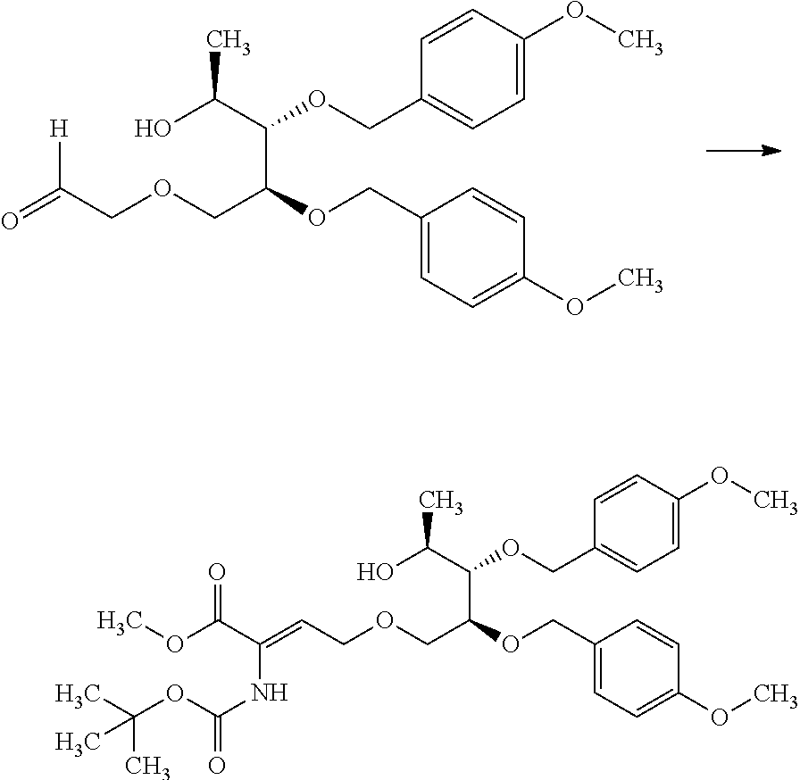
O(CC(C(C(O)C)OCC1=CC=C(OC)C=C1)OCC1=CC=C(OC)C=C1)CC(=O)[H].O(CC(C(C(O)C)OCC1=CC=C(OC)C=C1)OCC1=CC=C(OC)C=C1)CC=C(NC(OC(C)(C)C)=O)C(OC)=O
